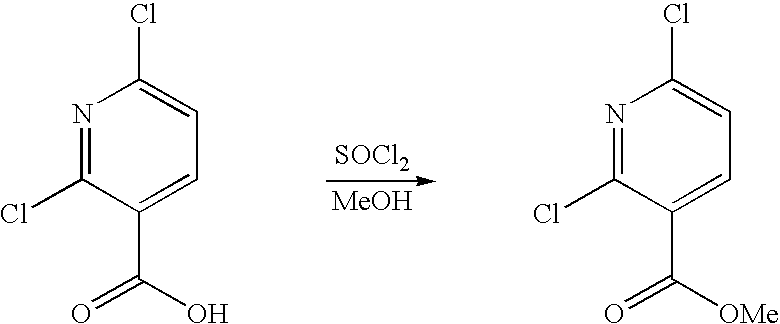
[SOCl2].[MeOH].N1=C(Cl)C(C(O)=O)=CC=C1Cl.N1=C(Cl)C(C([OMe])=O)=CC=C1Cl
